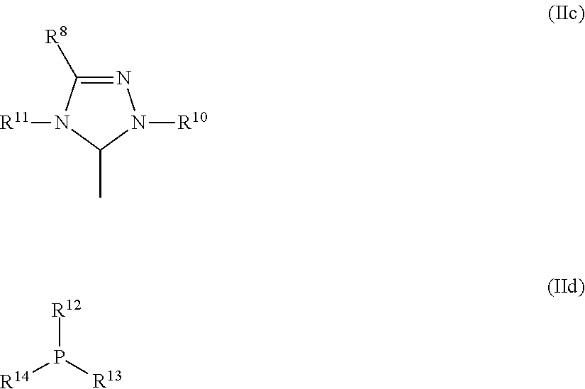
N1=C([R8])N([R11])C(C)N1[R10].[R12]P([R14])[R13]
